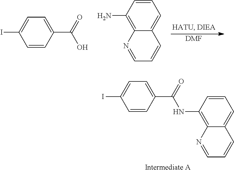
[DMF].IC1=CC=C(C(=O)O)C=C1.C1=CC(N)=C2C(=C1)C=CC=N2.IC1=CC=C(C(=O)NC2=C3C(=CC=C2)C=CC=N3)C=C1
